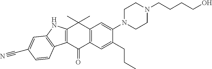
C12=C(C(=O)C3=C(C1(C)C)C=C(N1CCN(CCCCO)CC1)C(CCC)=C3)C1=C(N2)C=C(C#N)C=C1
